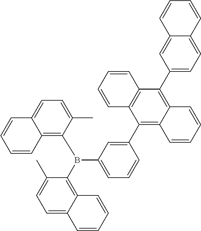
C12=C(B(C3=C4C(=CC=C3C)C=CC=C4)C3=CC=CC(C4=C5C(=C(C6=CC=C7C(=C6)C=CC=C7)C6=C4C=CC=C6)C=CC=C5)=C3)C(C)=CC=C1C=CC=C2
